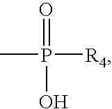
CP(=O)(O)[R4]
